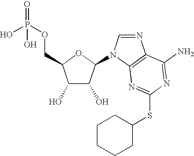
C1(O)C(O)C(N2C=NC3=C2N=C(SC2CCCCC2)N=C3N)OC1COP(=O)(O)O
